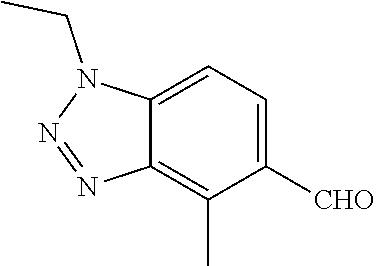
C1=C2C(=C(C)C([CHO])=C1)N=NN2CC
